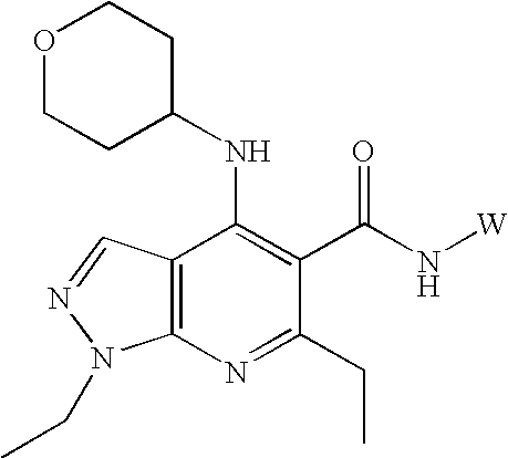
C12=C(N=C(CC)C(C(N[W])=O)=C1NC1CCOCC1)N(CC)N=C2
